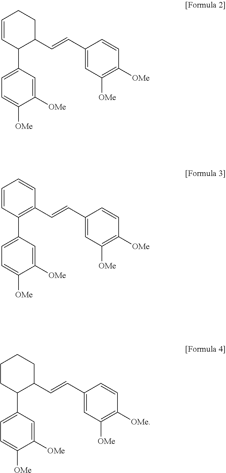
C1=C([OMe])C([OMe])=CC(C2C=CCCC2C=CC2=CC([OMe])=C([OMe])C=C2)=C1.C1=C([OMe])C([OMe])=CC(C2=C(C=CC3=CC([OMe])=C([OMe])C=C3)C=CC=C2)=C1.C1=C([OMe])C([OMe])=CC(C2CCCCC2C=CC2=CC([OMe])=C([OMe])C=C2)=C1
